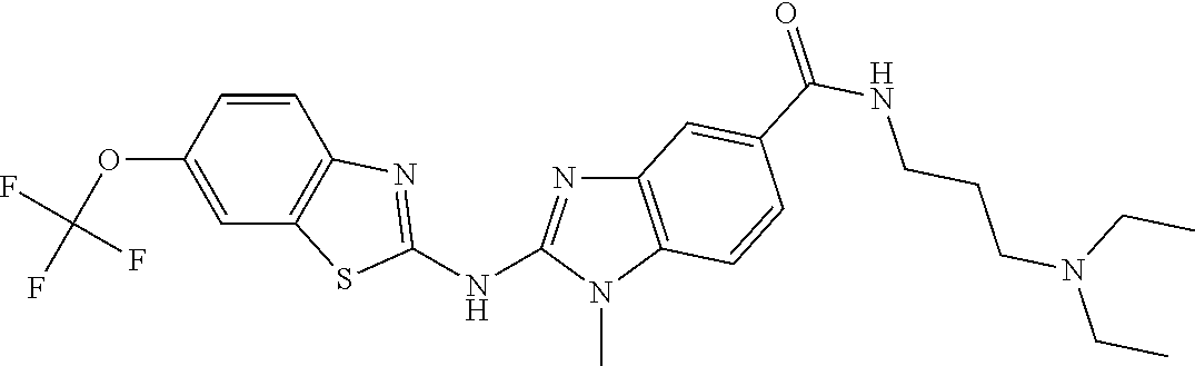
O(C1=CC2=C(C=C1)N=C(NC1=NC3=C(N1C)C=CC(C(NCCCN(CC)CC)=O)=C3)S2)C(F)(F)F
